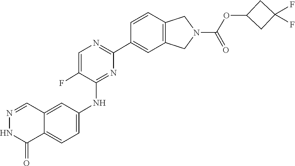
C1(C2=CC3=C(C=C2)CN(C(=O)OC2CC(F)(F)C2)C3)=NC=C(F)C(NC2=CC=C3C(=C2)C=NNC3=O)=N1
